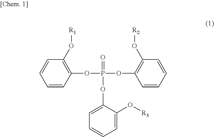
C1=CC(OP(=O)(OC2=CC=CC=C2O[R3])OC2=C(O[R2])C=CC=C2)=C(O[R1])C=C1
